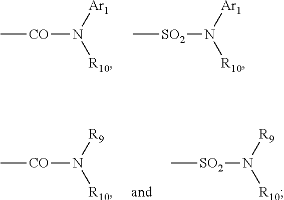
C[CO]N([R10])[Ar1].C[SO2]N([R10])[Ar1].C[CO]N([R10])[R9].C[SO2]N([R10])[R9]
